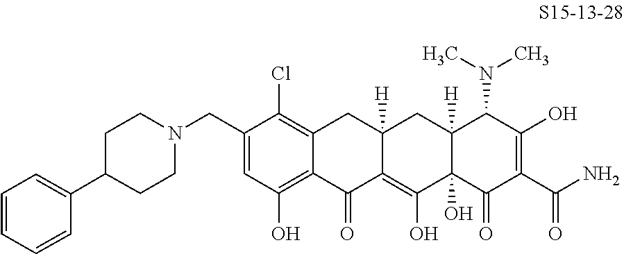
C1(CN2CCC(C3=CC=CC=C3)CC2)=CC(O)=C2C(=C1Cl)CC1([H])C(=C(O)C3(O)C([H])(C1)C(N(C)C)C(O)=C(C(N)=O)C3=O)C2=O
